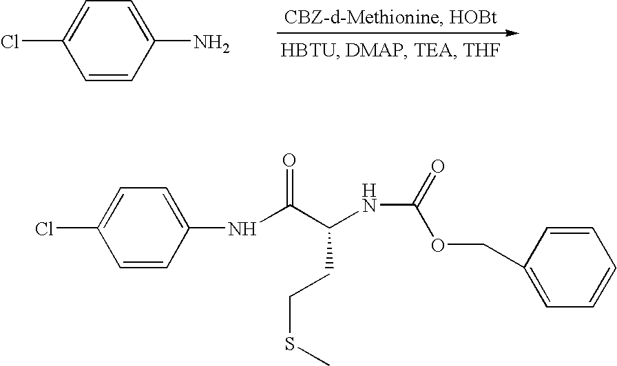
C1(N)=CC=C(Cl)C=C1.C1(NC(C(NC(=O)OCC2=CC=CC=C2)CCSC)=O)=CC=C(Cl)C=C1
